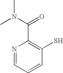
N1=CC=CC(S)=C1C(N(C)C)=O
